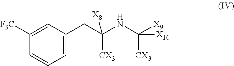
C1([F3C])=CC(CC(NC([X9])([CX3])[X10])([CX3])[X8])=CC=C1
